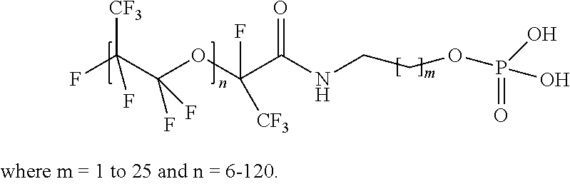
FC(C(OC(C(NCCOP(O)(=O)O)=O)(F)[CF3])(F)F)([CF3])F
